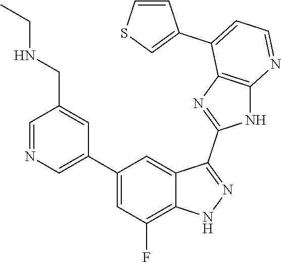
C1=NC=C(C2=CC(F)=C3C(=C2)C(C2=NC4=C(N2)N=CC=C4C2=CSC=C2)=NN3)C=C1CNCC
